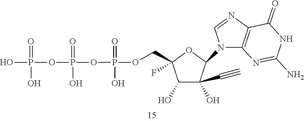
OP(OP(OP(OCC1(F)C(O)C(C#C)(O)C(N2C3=C(N=C2)C(=O)NC(N)=N3)O1)(=O)O)(=O)O)(=O)O
